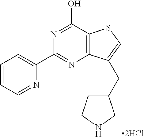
C1(C2=NC3=C(C(O)=N2)SC=C3CC2CCNC2)=CC=CC=N1
